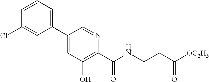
C1(C2=CC(O)=C(C(NCCC([OC2H5])=O)=O)N=C2)=CC=CC(Cl)=C1
